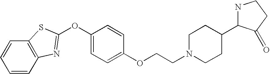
C1=CC2=C(C=C1)SC(OC1=CC=C(OCCN3CCC(C4NCCC4=O)CC3)C=C1)=N2
